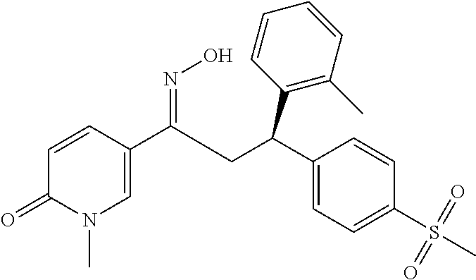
C1=CC(C(=NO)CC(C2=CC=C(S(=O)(=O)C)C=C2)C2=C(C)C=CC=C2)=CN(C)C1=O
